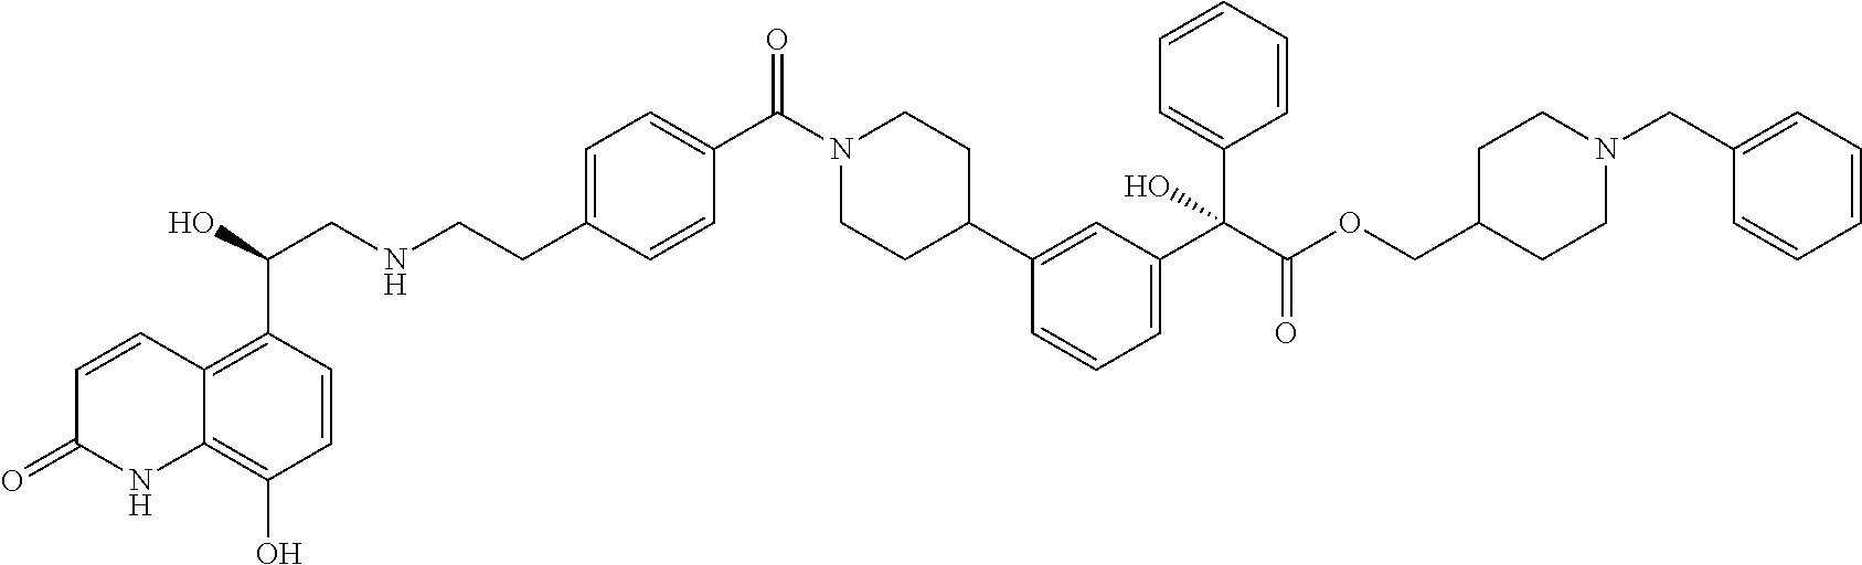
C12=C(C(O)CNCCC3=CC=C(C(N4CCC(C5=CC(C(C(=O)OCC6CCN(CC7=CC=CC=C7)CC6)(C6=CC=CC=C6)O)=CC=C5)CC4)=O)C=C3)C=CC(O)=C1NC(=O)C=C2
